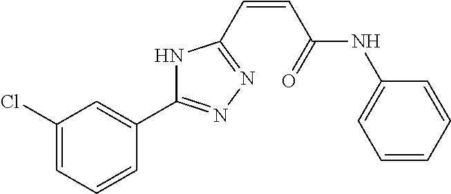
C1(Cl)=CC=CC(C2=NN=C(C=CC(NC3=CC=CC=C3)=O)N2)=C1
